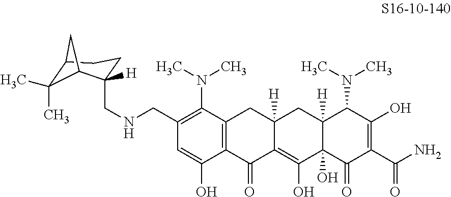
C1(CNCC2([H])CCC3C(C)(C)C2C3)=C(N(C)C)C2=C(C(O)=C1)C(=O)C1=C(O)C3(O)C([H])(CC1([H])C2)C(N(C)C)C(O)=C(C(N)=O)C3=O
